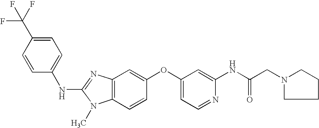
C1=C(C(F)(F)F)C=CC(NC2=NC3=C(N2C)C=CC(OC2=CC=NC(NC(CN4CCCC4)=O)=C2)=C3)=C1
